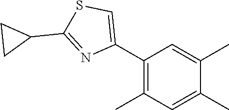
C1(C2=CSC(C3CC3)=N2)=C(C)C=C(C)C(C)=C1
